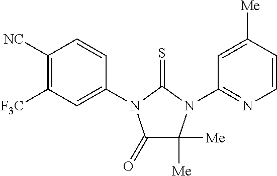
C1(=O)C([Me])([Me])N(C2=NC=CC([Me])=C2)C(=S)N1C1=CC([F3C])=C([NC])C=C1
